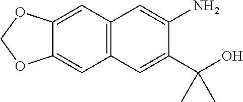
C12=C(C=C3C(=C1)OCO3)C=C(N)C(C(O)(C)C)=C2
